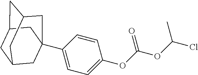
C1C2CC3CC(C4=CC=C(OC(OC(C)Cl)=O)C=C4)(CC1C3)C2
